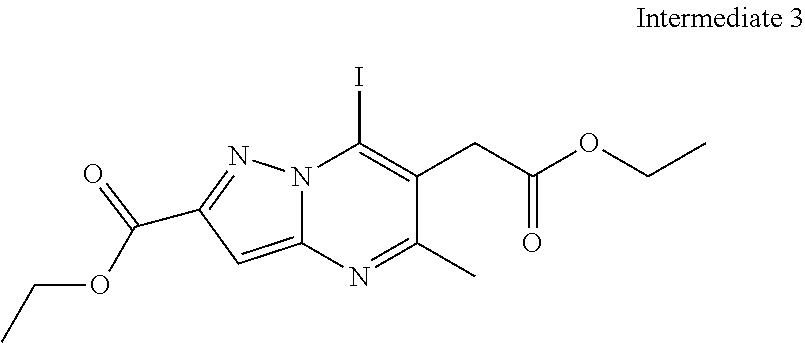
N12C(=CC(C(OCC)=O)=N1)N=C(C)C(CC(OCC)=O)=C2I
